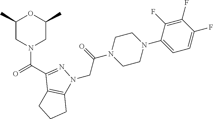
C1(C)CN(C(=O)C2=NN(CC(N3CCN(C4=CC=C(F)C(F)=C4F)CC3)=O)C3=C2CCC3)CC(C)O1
